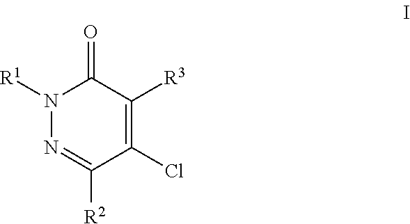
N1([R1])N=C([R2])C(Cl)=C([R3])C1=O
